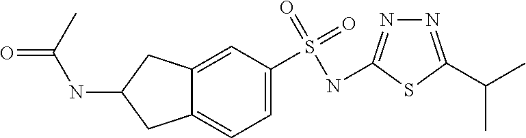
C12=CC(S(=O)(NC3=NN=C(C(C)C)S3)=O)=CC=C1CC(NC(C)=O)C2
